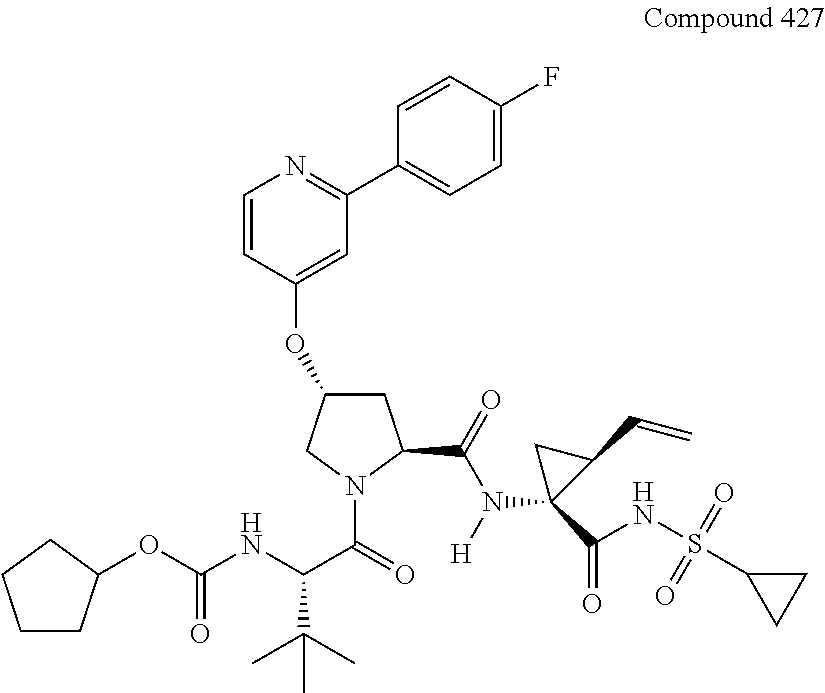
C1C(OC2=CC(C3=CC=C(F)C=C3)=NC=C2)CN(C(=O)C(NC(OC2CCCC2)=O)C(C)(C)C)C1C(=O)N([H])C1(C(=O)NS(=O)(=O)C2CC2)C(C=C)C1
